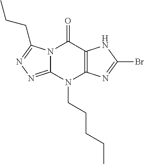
N12C(=NN=C1CCC)N(CCCCC)C1=C(C2=O)NC(Br)=N1
